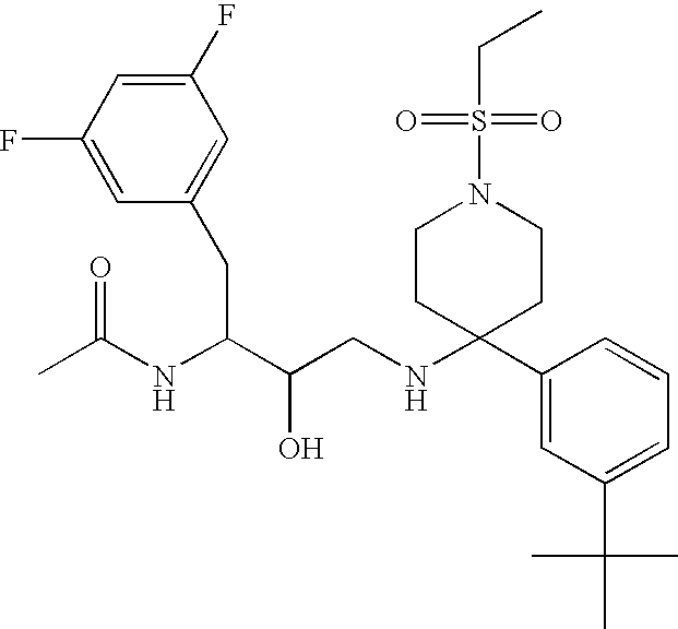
C1(F)=CC(CC(C(CNC2(C3=CC(C(C)(C)C)=CC=C3)CCN(S(=O)(=O)CC)CC2)O)NC(C)=O)=CC(F)=C1
